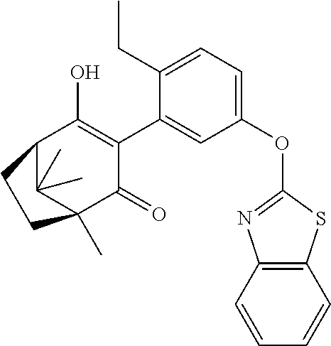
C1(OC2=NC3=C(S2)C=CC=C3)=CC=C(CC)C(C2=C(O)C3C(C)(C)C(C)(C2=O)CC3)=C1
